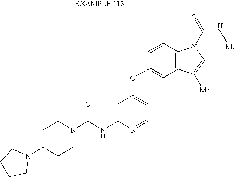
C1=C(NC(N2CCC(N3CCCC3)CC2)=O)N=CC=C1OC1=CC2=C(C=C1)N(C(=O)N[Me])C=C2[Me]
